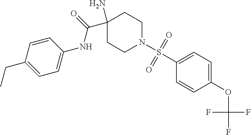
C1(N)(C(=O)NC2=CC=C(CC)C=C2)CCN(S(C2=CC=C(OC(F)(F)F)C=C2)(=O)=O)CC1
